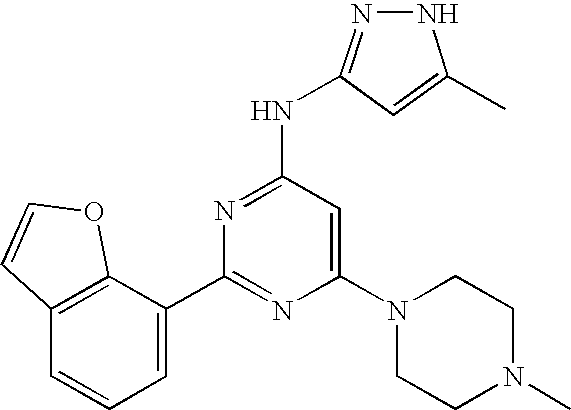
C1(C2=NC(N3CCN(C)CC3)=CC(NC3=NNC(C)=C3)=N2)=CC=CC2=C1OC=C2
